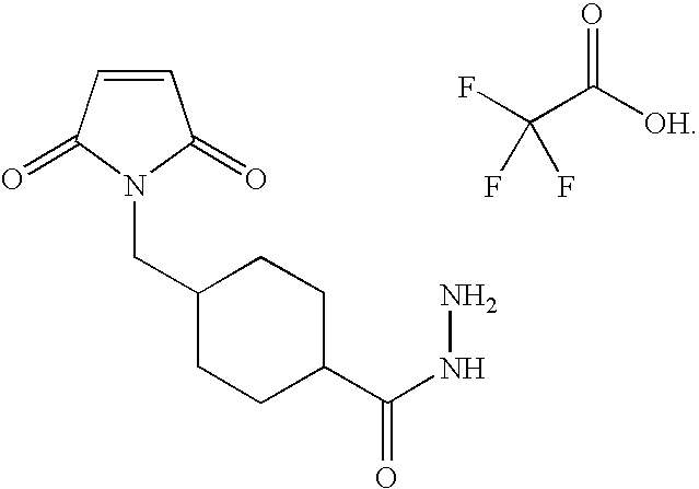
C1=CC(=O)N(CC2CCC(C(NN)=O)CC2)C1=O.FC(C([OH])=O)(F)F
